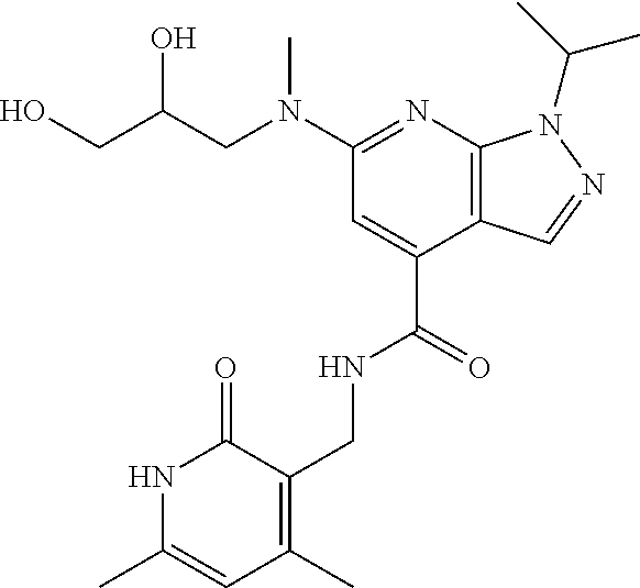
C(C1=CC(N(C)CC(CO)O)=NC2=C1C=NN2C(C)C)(=O)NCC1=C(C)C=C(C)NC1=O
